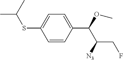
C1=CC(C(OC)C([N3])CF)=CC=C1SC(C)C
